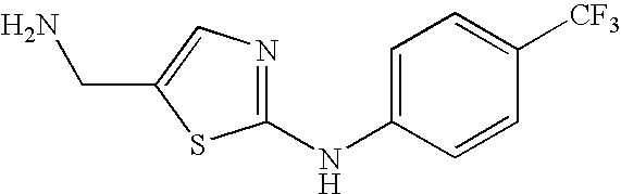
C1=C(NC2=NC=C(CN)S2)C=CC([CF3])=C1
